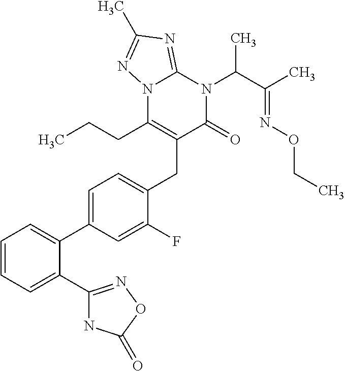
C1=CC=C(C2=NOC(=O)N2)C(C2=CC=C(CC3=C(CCC)N4C(=NC(C)=N4)N(C(C(C)=NOCC)C)C3=O)C(F)=C2)=C1
